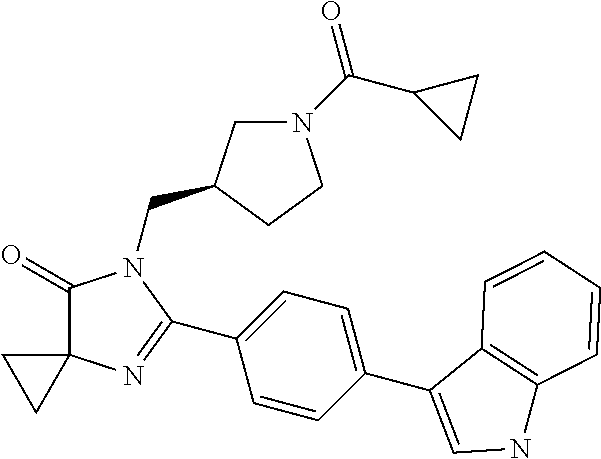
C1(=O)C2(N=C(C3=CC=C(C4=CNC5=C4C=CC=C5)C=C3)N1CC1CN(C(C3CC3)=O)CC1)CC2
